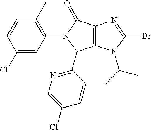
C12=C(N(C(C)C)C(Br)=N1)C(C1=NC=C(Cl)C=C1)N(C1=C(C)C=CC(Cl)=C1)C2=O
